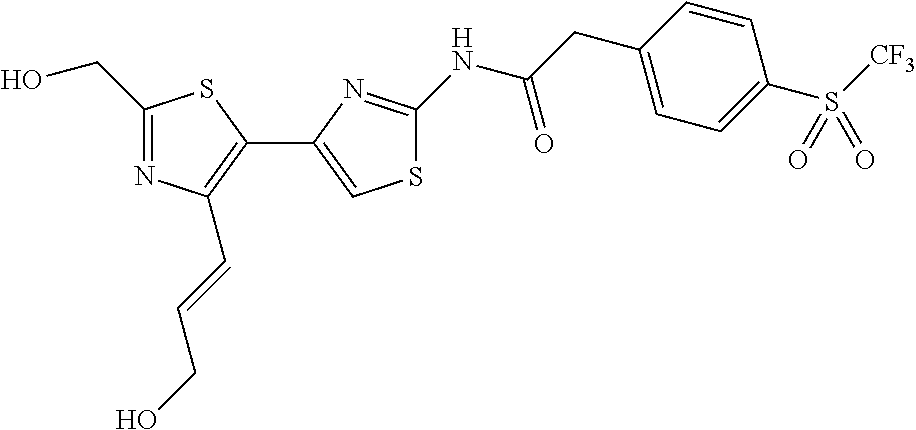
C1(CO)=NC(C=CCO)=C(C2=CSC(NC(CC3=CC=C(S([CF3])(=O)=O)C=C3)=O)=N2)S1
